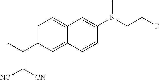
CC(C1=CC=C2C(=C1)C=CC(N(CCF)C)=C2)=C([CN])[NC]
